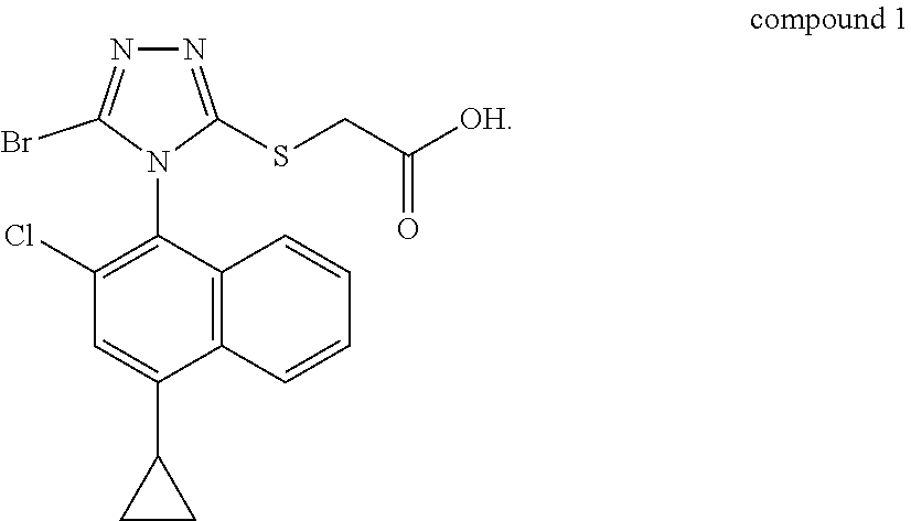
N1=C(SCC(=O)[OH])N(C2=C(Cl)C=C(C3CC3)C3=C2C=CC=C3)C(Br)=N1
